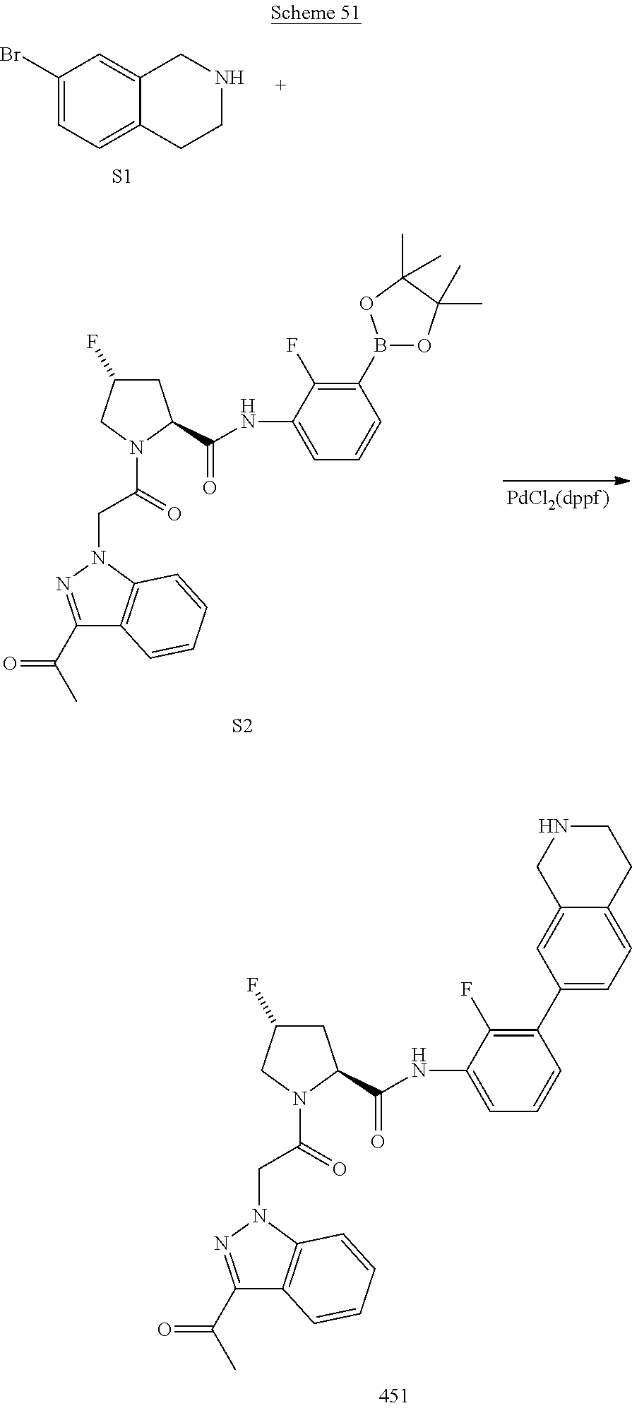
C1(C2=CC=C3C(=C2)CNCC3)=C(F)C(NC(=O)C2CC(F)CN2C(CN2N=C(C(C)=O)C3=C2C=CC=C3)=O)=CC=C1.C1(B2OC(C)(C)C(C)(C)O2)=C(F)C(NC(=O)C2CC(F)CN2C(CN2N=C(C(C)=O)C3=C2C=CC=C3)=O)=CC=C1.[S2].C1(Br)=CC=C2C(=C1)CNCC2.[S1]
